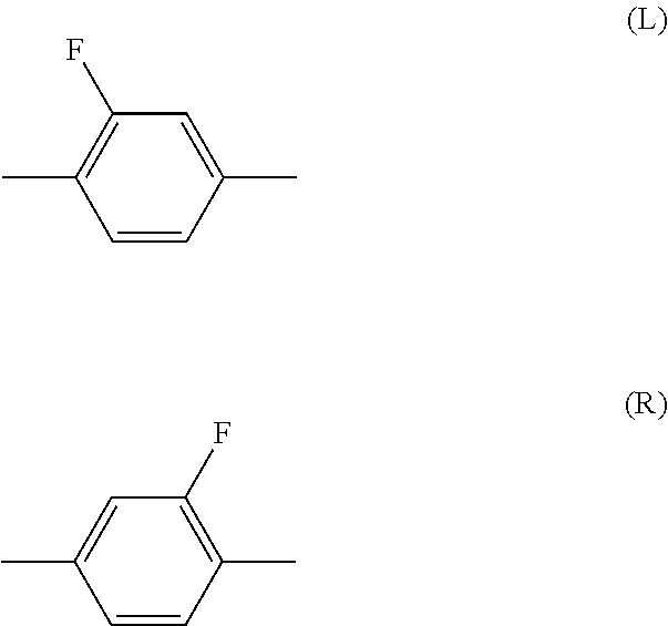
C1(C)=CC(F)=C(C)C=C1.C1=CC(C)=C(F)C=C1C
